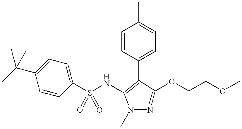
C1=CC(C2=C(NS(C3=CC=C(C(C)(C)C)C=C3)(=O)=O)N(C)N=C2OCCOC)=CC=C1C
